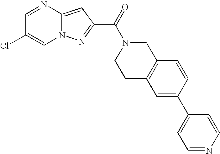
N12C(=CC(C(=O)N3CCC4=C(C3)C=CC(C3=CC=NC=C3)=C4)=N1)N=CC(Cl)=C2
